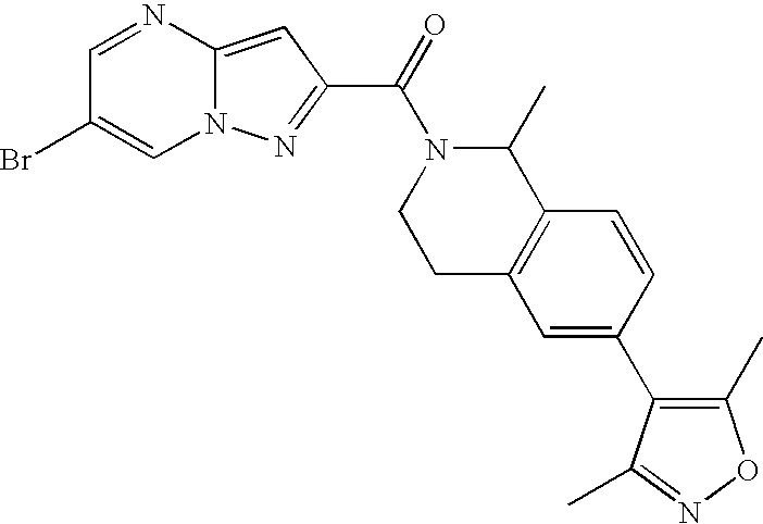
C1=NC2=CC(C(=O)N3CCC4=C(C3C)C=CC(C3=C(C)ON=C3C)=C4)=NN2C=C1Br
